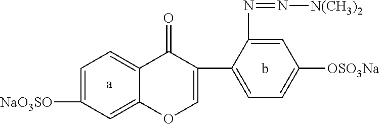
C1=C([NaO3SO])C=C2C(=C1)C(=O)C(C1=CC=C([OSO3Na])C=C1N=N[N(CH3)2])=CO2.[a].b
